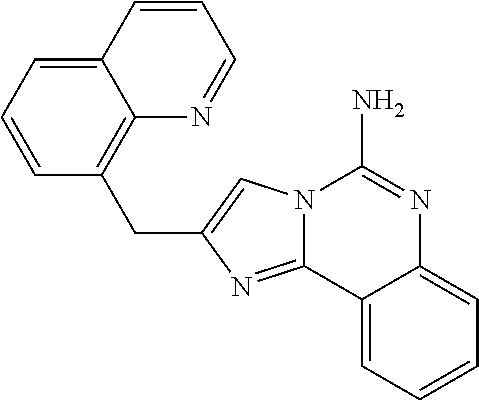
N12C(=NC(CC3=C4C(=CC=C3)C=CC=N4)=C1)C1=CC=CC=C1N=C2N
